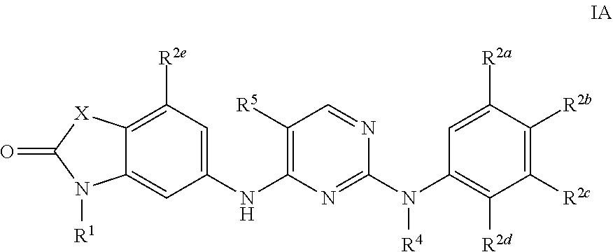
C1=C(NC2=C([R5])C=NC(N(C3=C([R2d])C([R2c])=C([R2b])C([R2a])=C3)[R4])=N2)C=C2C(=C1[R2e])[X]C(=O)N2[R1]
